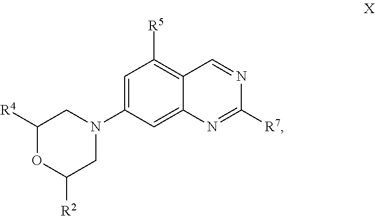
C1=C(N2CC([R4])OC([R2])C2)C=C2C(=C1[R5])C=NC([R7])=N2
